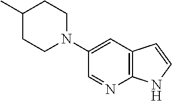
C1(N2CCC(C)CC2)=CC2=C(N=C1)NC=C2
